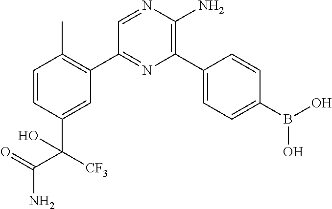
C1=CC(C([CF3])(C(=O)N)O)=CC(C2=NC(C3=CC=C(B(O)O)C=C3)=C(N)N=C2)=C1C
